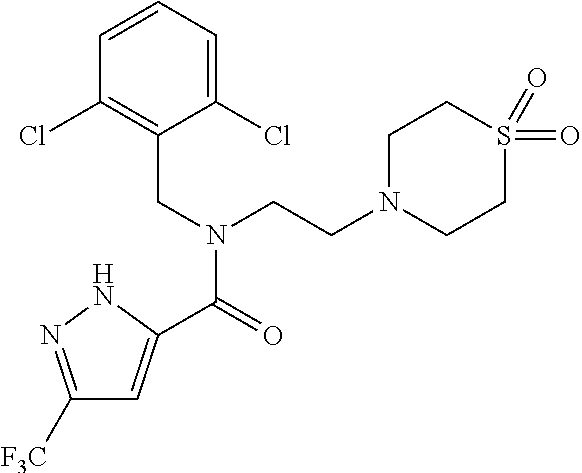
C1([F3C])=NNC(C(=O)N(CC2=C(Cl)C=CC=C2Cl)CCN2CCS(=O)(=O)CC2)=C1
